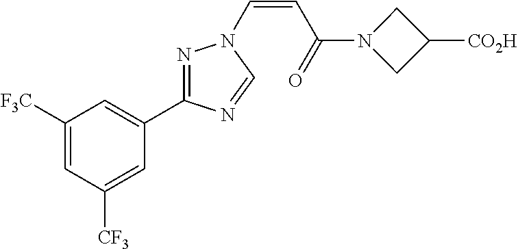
C1([F3C])=CC([CF3])=CC(C2=NN(C=CC(=O)N3CC([CO2H])C3)C=N2)=C1
